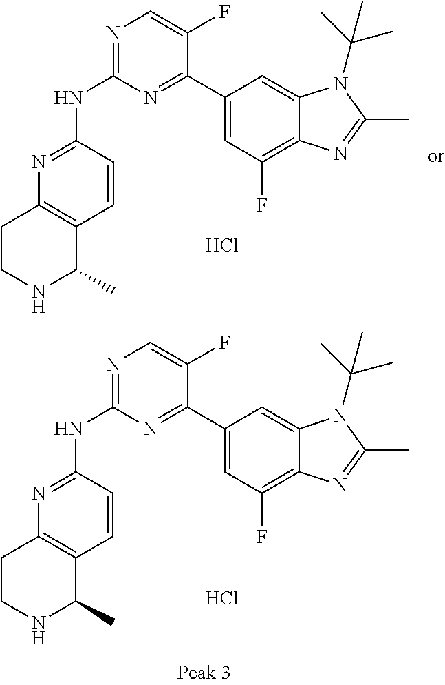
N1=C(NC2=NC=C(F)C(C3=CC(F)=C4C(=C3)N(C(C)(C)C)C(C)=N4)=N2)C=CC2=C1CCNC2C.Cl.N1=C(NC2=NC=C(F)C(C3=CC(F)=C4C(=C3)N(C(C)(C)C)C(C)=N4)=N2)C=CC2=C1CCNC2C.Cl
